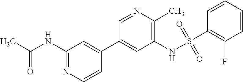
CC(NC1=NC=CC(C2=CC(NS(C3=C(F)C=CC=C3)(=O)=O)=C(C)N=C2)=C1)=O
